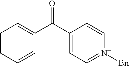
C1=CC=CC(C(C2=CC=[N+]([Bn])C=C2)=O)=C1
